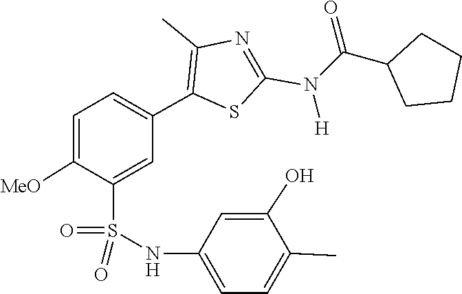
C(C1CCCC1)(N(C1=NC(C)=C(C2=CC=C([MeO])C(S(=O)(=O)NC3=CC=C(C)C(O)=C3)=C2)S1)[H])=O
